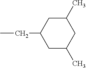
CCC1CC(C)CC(C)C1
